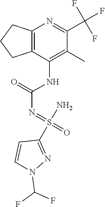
N1(C(F)F)N=C(S(=O)(=NC(=O)NC2=C(C)C(C(F)(F)F)=NC3=C2CCC3)N)C=C1
